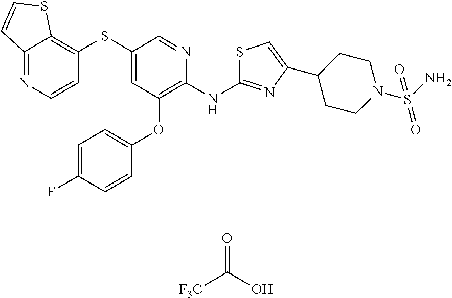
C12=NC=CC(SC3=CC(OC4=CC=C(F)C=C4)=C(NC4=NC(C5CCN(S(N)(=O)=O)CC5)=CS4)N=C3)=C1SC=C2.[F3C]C(O)=O
